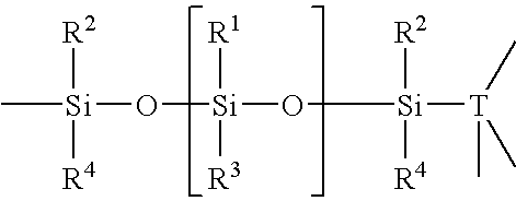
C[Si]([R2])([R4])O[Si]([R1])([R3])O[Si]([R2])([R4])[T](C)(C)C
